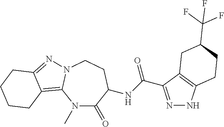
N1(C)C(=O)C(NC(=O)C2=NNC3=C2CC(C(F)(F)F)CC3)CCN2C1=C1C(=N2)CCCC1
